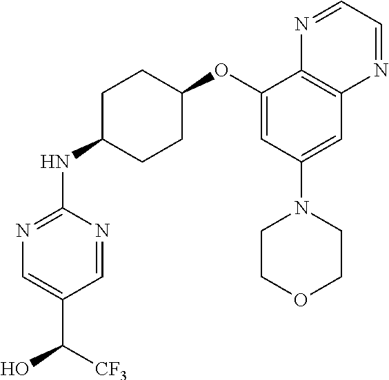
C1(OC2CCC(NC3=NC=C(C([CF3])O)C=N3)CC2)=CC(N2CCOCC2)=CC2=C1N=CC=N2
